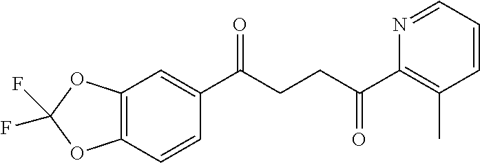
C1(C(CCC(C2=C(C)C=CC=N2)=O)=O)=CC2=C(C=C1)OC(F)(F)O2
